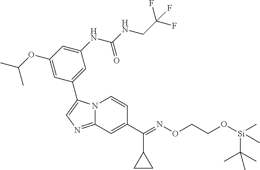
C1(OC(C)C)=CC(C2=CN=C3N2C=CC(C(=NOCCO[Si](C)(C(C)(C)C)C)C2CC2)=C3)=CC(NC(NCC(F)(F)F)=O)=C1
